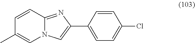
C1(C2=CN3C(=N2)C=CC(C)=C3)=CC=C(Cl)C=C1
